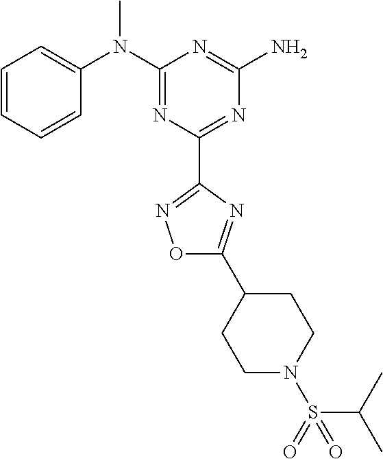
C1=CC=CC(N(C2=NC(C3=NOC(C4CCN(S(C(C)C)(=O)=O)CC4)=N3)=NC(N)=N2)C)=C1
